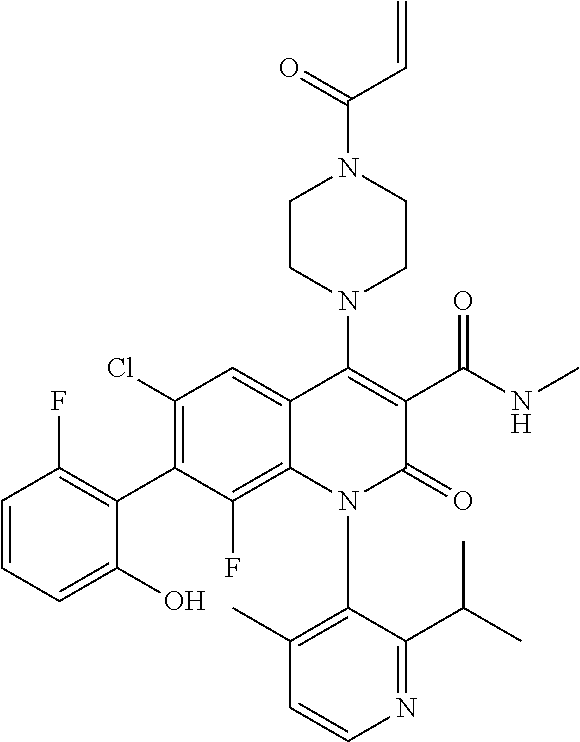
C1=CC=C(O)C(C2=C(Cl)C=C3C(=C2F)N(C2=C(C)C=CN=C2C(C)C)C(=O)C(C(NC)=O)=C3N2CCN(C(=O)C=C)CC2)=C1F
